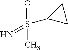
O=S(C)(=N)C1CC1
